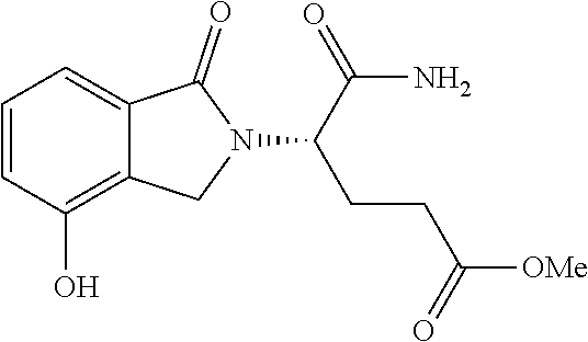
C1=CC(O)=C2C(=C1)C(=O)N(C(C(N)=O)CCC(=O)[OMe])C2
